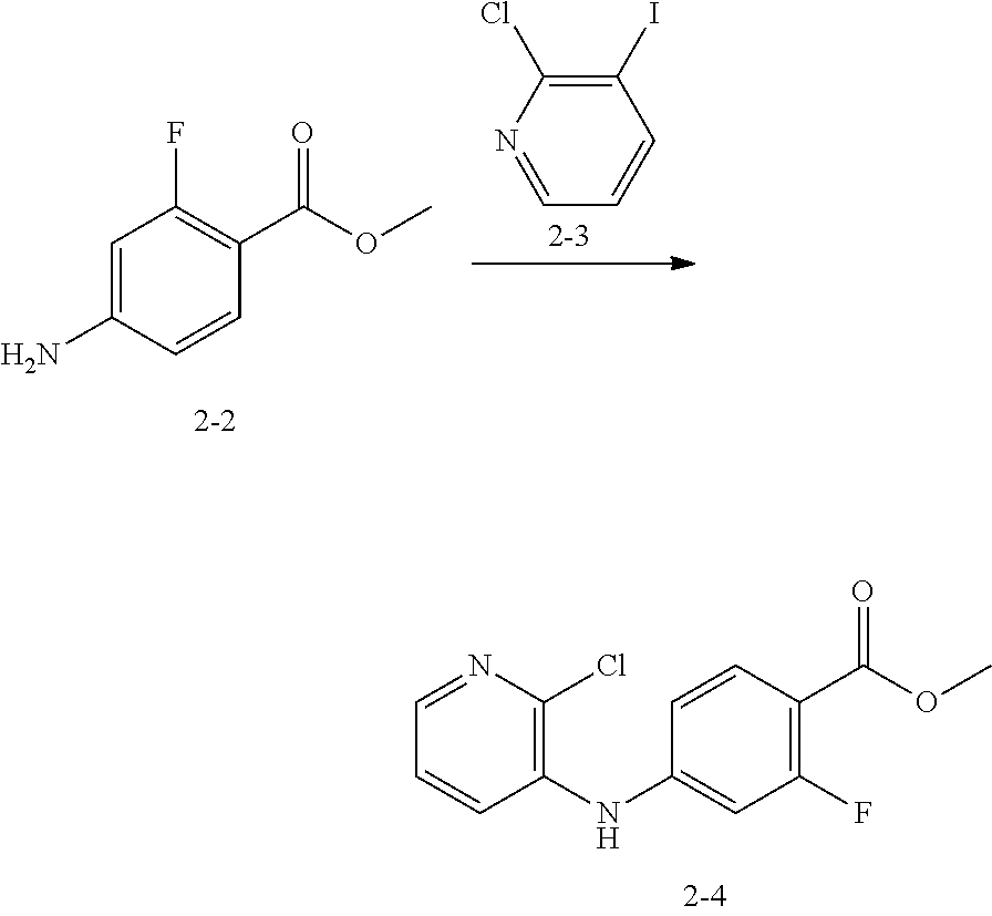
C1=CC(C(OC)=O)=C(F)C=C1NC1=C(Cl)N=CC=C1.C1=C(N)C=CC(C(OC)=O)=C1F.C1=NC(Cl)=C(I)C=C1
